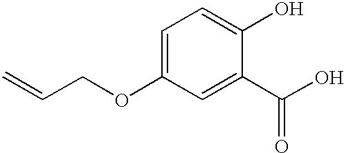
C1=C(OCC=C)C=C(C(O)=O)C(O)=C1
